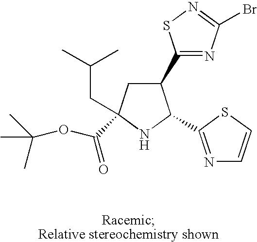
C1(C2=NC(Br)=NS2)CC(CC(C)C)(C(OC(C)(C)C)=O)NC1C1=NC=CS1
